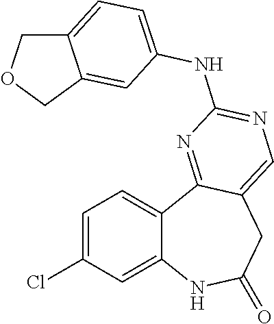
C12=CC(Cl)=CC=C1C1=NC(NC3=CC=C4COCC4=C3)=NC=C1CC(=O)N2
